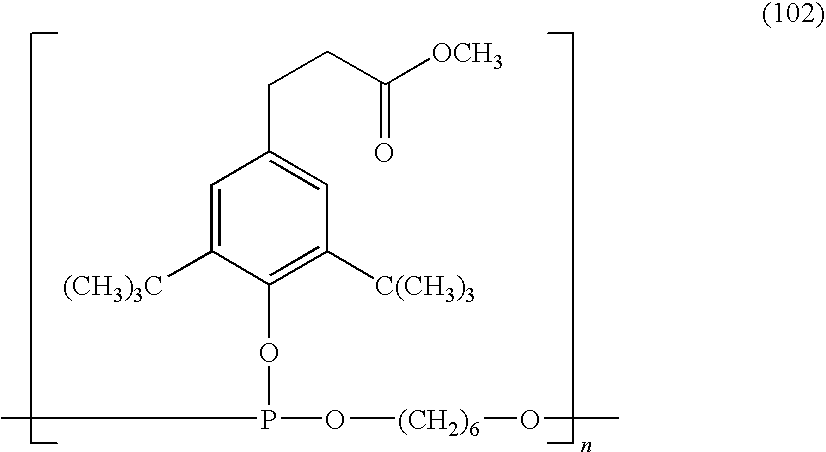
C1=C([(CH3)3C])C(OP(C)O[(CH2)6]OC)=C([C(CH3)3])C=C1CCC([OCH3])=O
